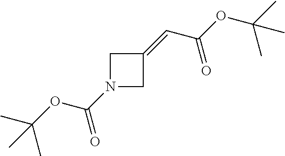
C(C(OC(C)(C)C)=O)=C1CN(C(OC(C)(C)C)=O)C1
